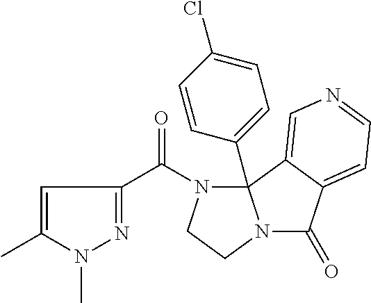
N1(C)C(C)=CC(C(N2CCN3C(=O)C4=CC=NC=C4C23C2=CC=C(Cl)C=C2)=O)=N1
